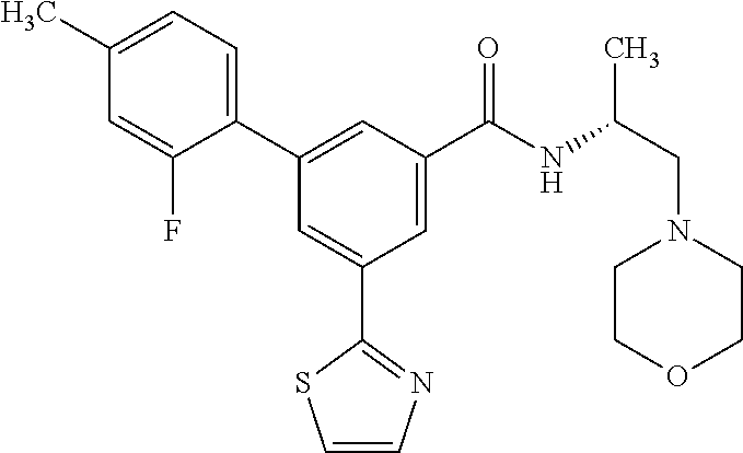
C1=CN=C(C2=CC(C3=CC=C(C)C=C3F)=CC(C(NC(CN3CCOCC3)C)=O)=C2)S1
